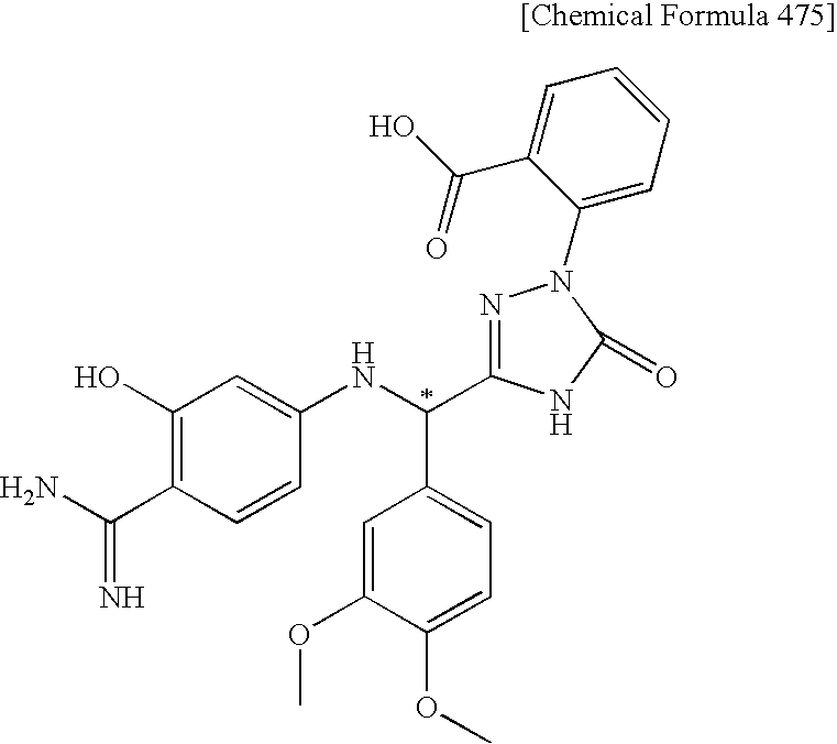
C1(O)=C(C(N)=N)C=CC(NC(C2=CC=C(OC)C(OC)=C2)C2=NN(C3=CC=CC=C3C(O)=O)C(=O)N2)=C1
